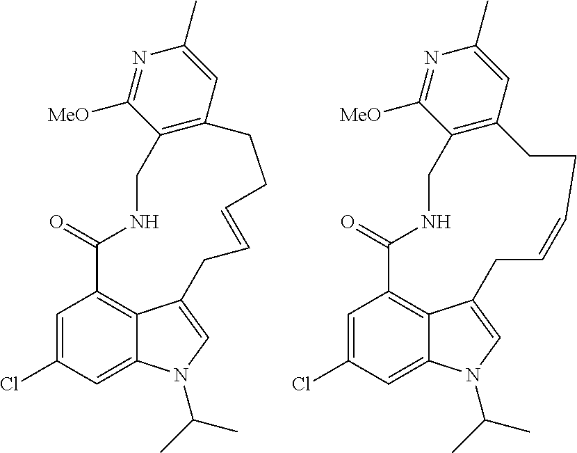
C1=C(Cl)C=C2C3=C1C(=O)NCC1=C(C=C(C)N=C1[MeO])CCC=CCC3=CN2C(C)C.C1=C(Cl)C=C2C3=C1C(=O)NCC1=C(C=C(C)N=C1[MeO])CCC=CCC3=CN2C(C)C
